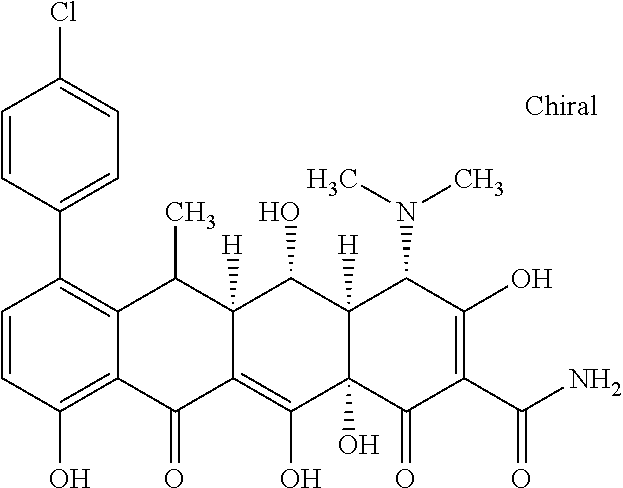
C1=CC(O)=C2C(=C1C1=CC=C(Cl)C=C1)C(C)C1([H])C(=C(O)C3(O)C([H])(C1O)C(N(C)C)C(O)=C(C(N)=O)C3=O)C2=O
